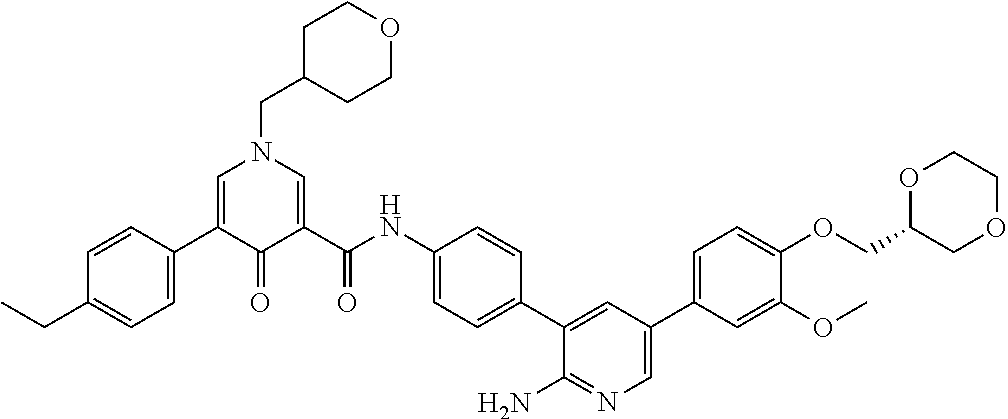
C1=C(C2=CC=C(CC)C=C2)C(=O)C(C(NC2=CC=C(C3=CC(C4=CC=C(OCC5COCCO5)C(OC)=C4)=CN=C3N)C=C2)=O)=CN1CC1CCOCC1
